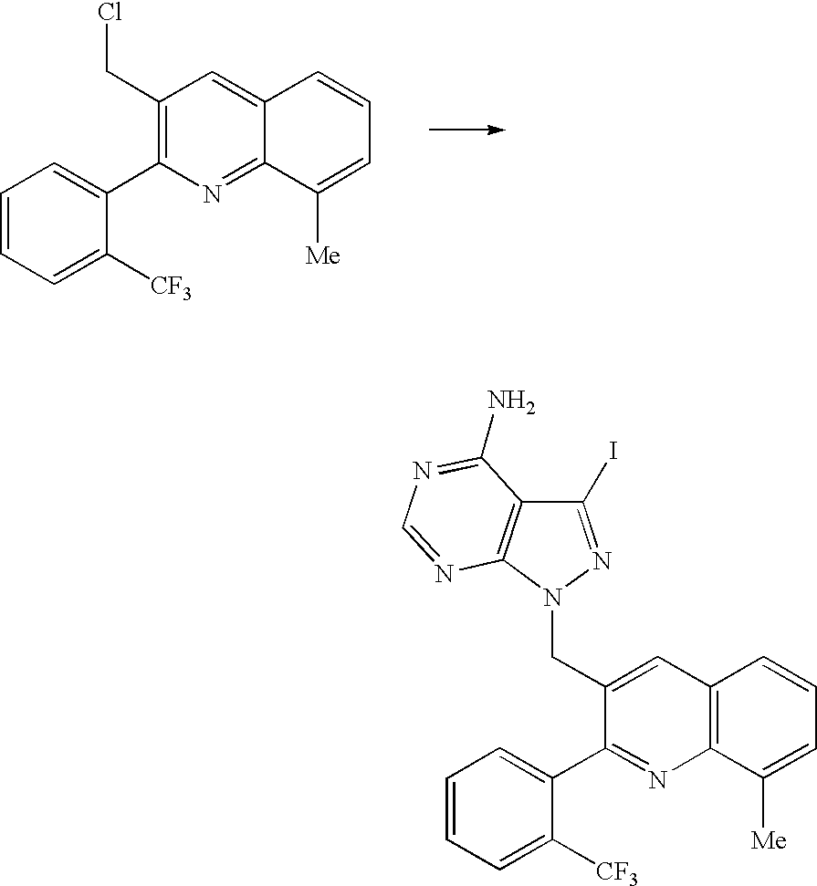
C1=CC=C([CF3])C(C2=C(CCl)C=C3C(=N2)C([Me])=CC=C3)=C1.C1=CC=C([CF3])C(C2=NC3=C(C=C2CN2C4=C(C(I)=N2)C(N)=NC=N4)C=CC=C3[Me])=C1
